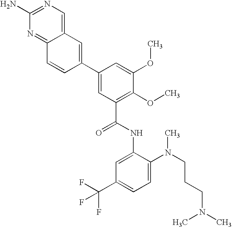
C12=NC(N)=NC=C1C=C(C1=CC(C(NC3=CC(C(F)(F)F)=CC=C3N(CCCN(C)C)C)=O)=C(OC)C(OC)=C1)C=C2
